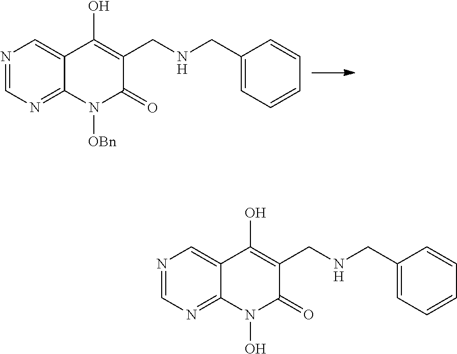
N1=CN=C2C(=C1)C(O)=C(CNCC1=CC=CC=C1)C(=O)N2[OBn].N1=CN=C2C(=C1)C(O)=C(CNCC1=CC=CC=C1)C(=O)N2O
